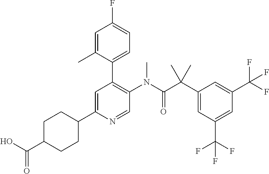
C1=C(C2CCC(C(O)=O)CC2)N=CC(N(C(C(C2=CC(C(F)(F)F)=CC(C(F)(F)F)=C2)(C)C)=O)C)=C1C1=CC=C(F)C=C1C
